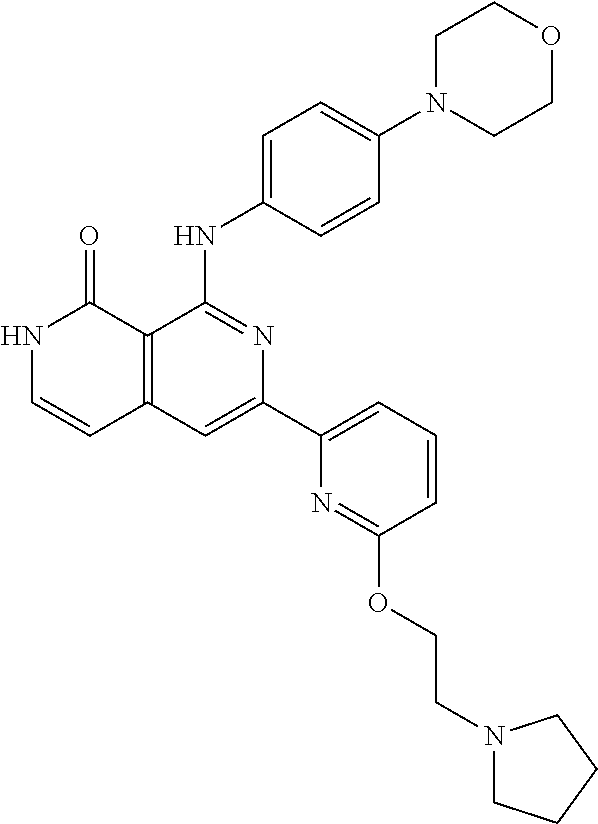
C12=C(C=C(C3=CC=CC(OCCN4CCCC4)=N3)N=C1NC1=CC=C(N3CCOCC3)C=C1)C=CNC2=O
